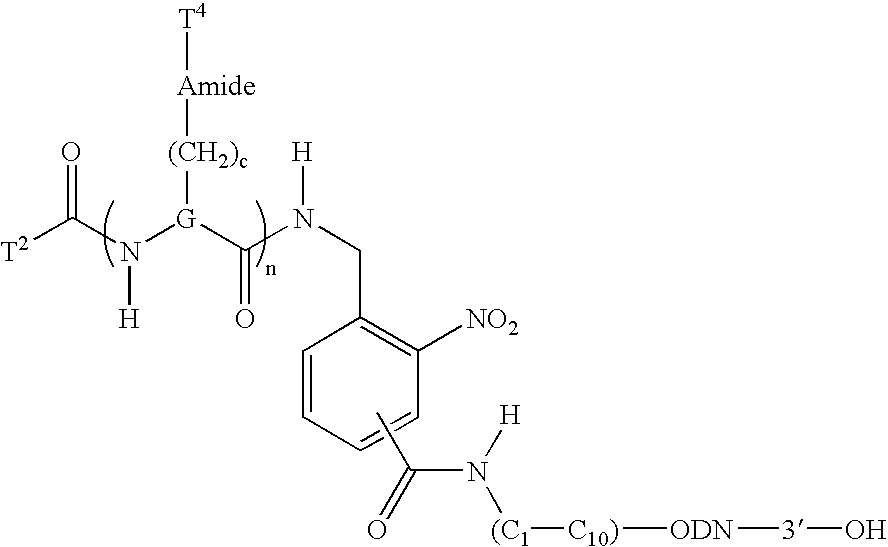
CC(=O)N([H])[(C1][C10)][ODN][3]O.[T2]C(N([G](C(N(CC1=C([NO2])C=CC=C1)[H])=O)[(CH2)c][Amide][T4])[H])=O
